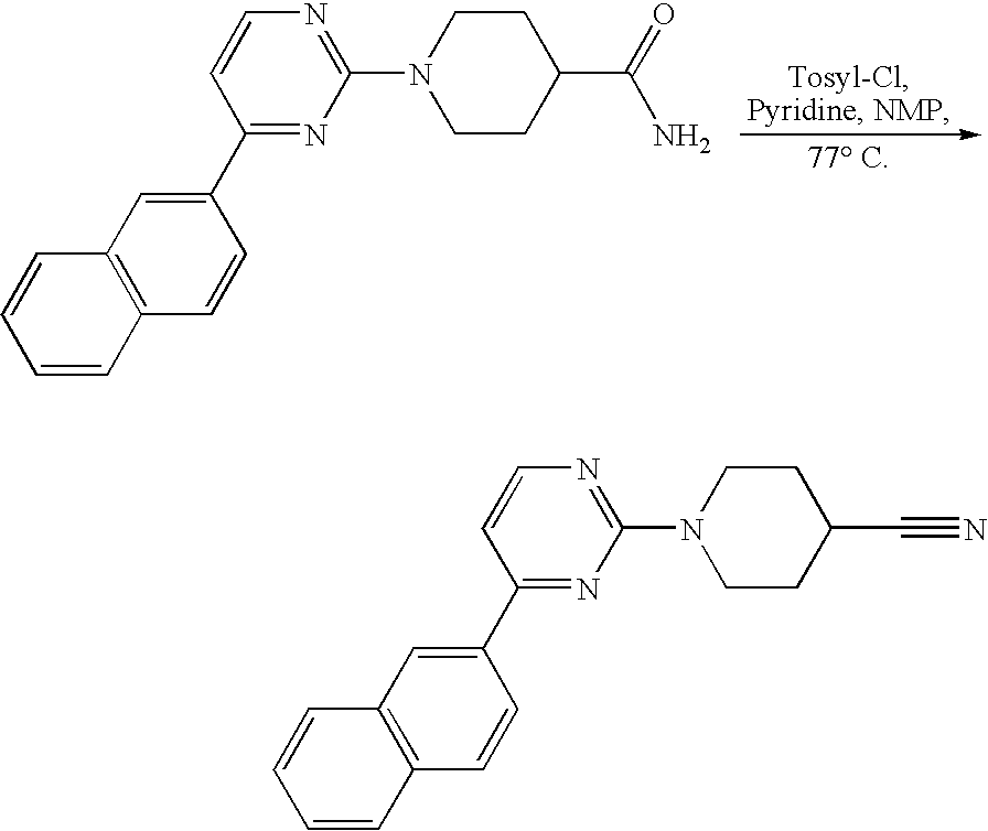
C1(C2=NC(N3CCC(C(=O)N)CC3)=NC=C2)=CC2=C(C=C1)C=CC=C2.C1(C2=NC(N3CCC(C#N)CC3)=NC=C2)=CC2=C(C=C1)C=CC=C2
